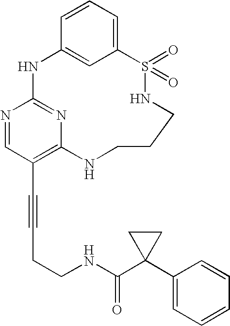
C1=CC=C2C=C1NC1=NC(=C(C#CCCNC(C3(C4=CC=CC=C4)CC3)=O)C=N1)NCCCNS2(=O)=O
